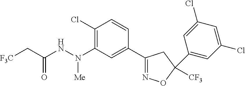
C1(Cl)=C(N(NC(C[F3C])=O)[Me])C=C(C2=NOC([CF3])(C3=CC(Cl)=CC(Cl)=C3)C2)C=C1
